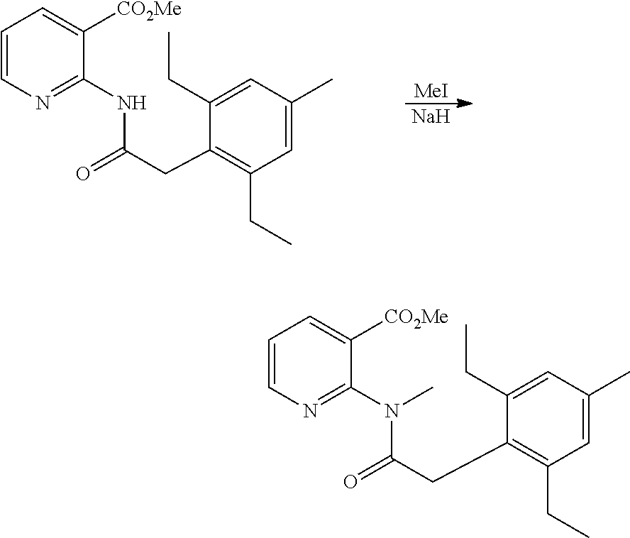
[MeI].[Na].C1=CN=C(NC(CC2=C(CC)C=C(C)C=C2CC)=O)C([CO2Me])=C1.C1=CN=C(N(C(CC2=C(CC)C=C(C)C=C2CC)=O)C)C([CO2Me])=C1
